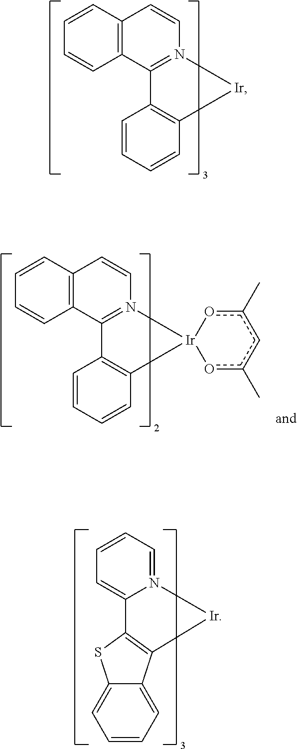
C1=CC2=C(C=C1)C1=N(C=C2)[Ir]C2=C1C=CC=C2.C1=CC2=C(C=C1)C1=N(C=C2)[Ir]2(C3=C1C=CC=C3)oc(C)cc(C)o2.C1=CC=N2C(=C1)C1=C(C3=CC=CC=C3S1)[Ir]2
